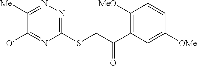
C1([Me])=NN=C(SCC(C2=C([MeO])C=CC([OMe])=C2)=O)N=C1[O-]
